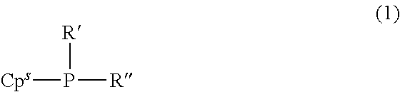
P([R])([R])[Cps]
